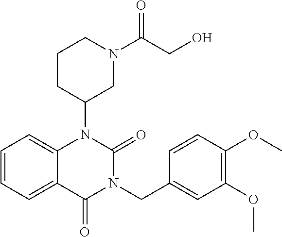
C1=CC=C2C(=C1)N(C1CN(C(CO)=O)CCC1)C(=O)N(CC1=CC(OC)=C(OC)C=C1)C2=O
